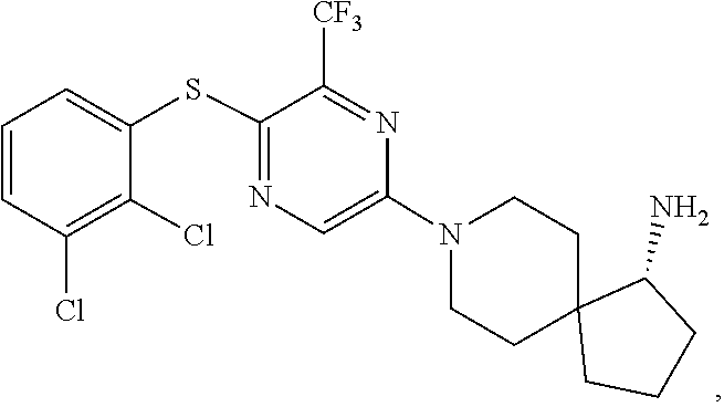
C1C2(CCCC2N)CCN(C2=CN=C(SC3=CC=CC(Cl)=C3Cl)C([CF3])=N2)C1
